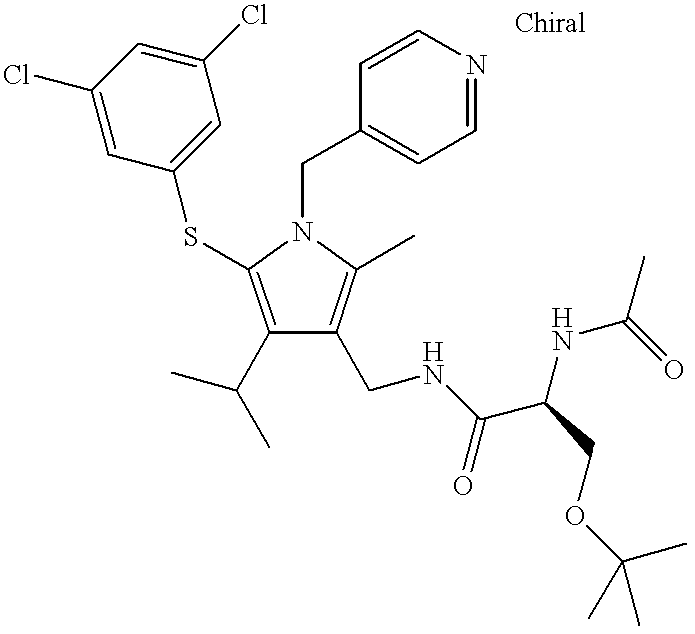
C1(C(C)C)=C(SC2=CC(Cl)=CC(Cl)=C2)N(CC2=CC=NC=C2)C(C)=C1CNC(C(NC(C)=O)COC(C)(C)C)=O
